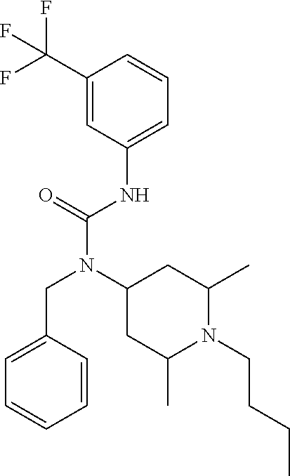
C1=C(CN(C(NC2=CC=CC(C(F)(F)F)=C2)=O)C2CC(C)N(CCCC)C(C)C2)C=CC=C1
